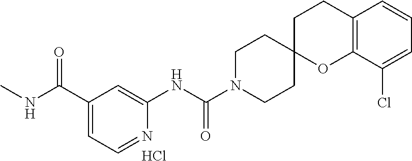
C12=C(C(Cl)=CC=C1)OC1(CC2)CCN(C(NC2=CC(C(NC)=O)=CC=N2)=O)CC1.Cl
